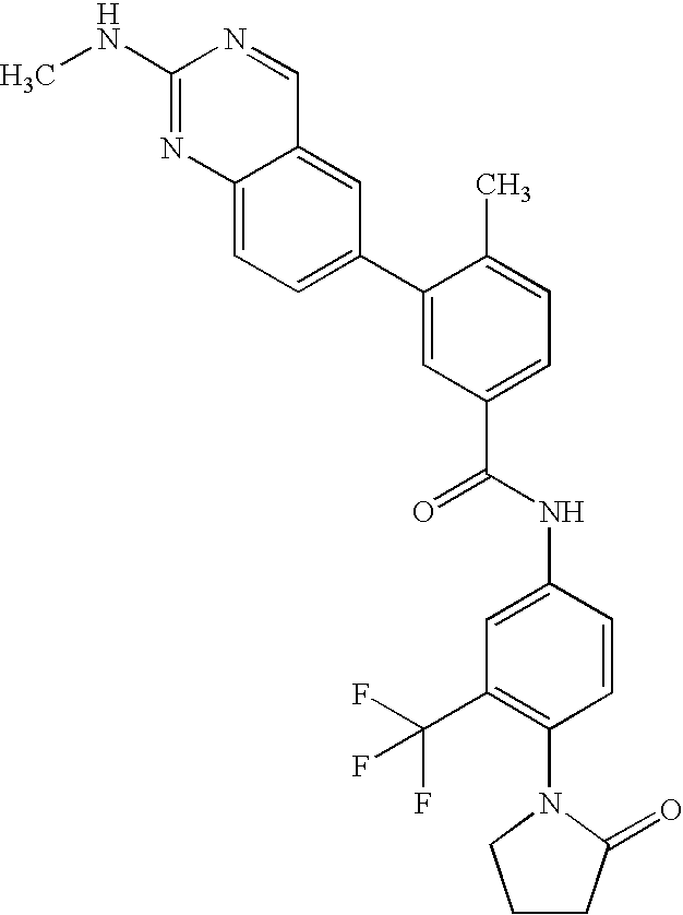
C12=CC=C(C3=CC(C(NC4=CC(C(F)(F)F)=C(N5C(=O)CCC5)C=C4)=O)=CC=C3C)C=C1C=NC(NC)=N2
